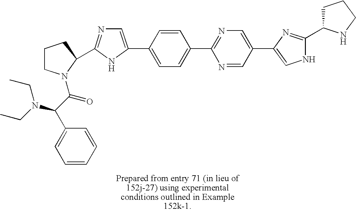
C1=CC=CC(C(N(CC)CC)C(=O)N2CCCC2C2=NC=C(C3=CC=C(C4=NC=C(C5=CNC(C6CCCN6)=N5)C=N4)C=C3)N2)=C1
